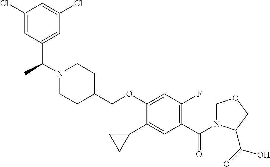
C1(Cl)=CC(C(C)N2CCC(COC3=CC(F)=C(C(=O)N4COCC4C(=O)O)C=C3C3CC3)CC2)=CC(Cl)=C1
